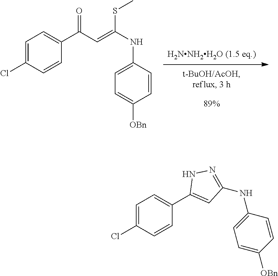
C1=C(Cl)C=CC(C(C=C(NC2=CC=C([OBn])C=C2)SC)=O)=C1.C1=C(Cl)C=CC(C2=CC(NC3=CC=C([OBn])C=C3)=NN2)=C1
